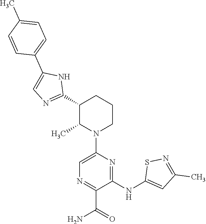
C1(C2=NC=C(C3=CC=C(C)C=C3)N2)C(C)N(C2=CN=C(C(=O)N)C(NC3=CC(C)=NS3)=N2)CCC1
